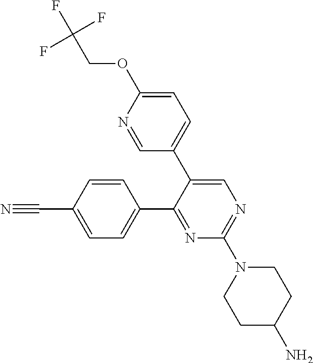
C1=C(C#N)C=CC(C2=NC(N3CCC(N)CC3)=NC=C2C2=CC=C(OCC(F)(F)F)N=C2)=C1
